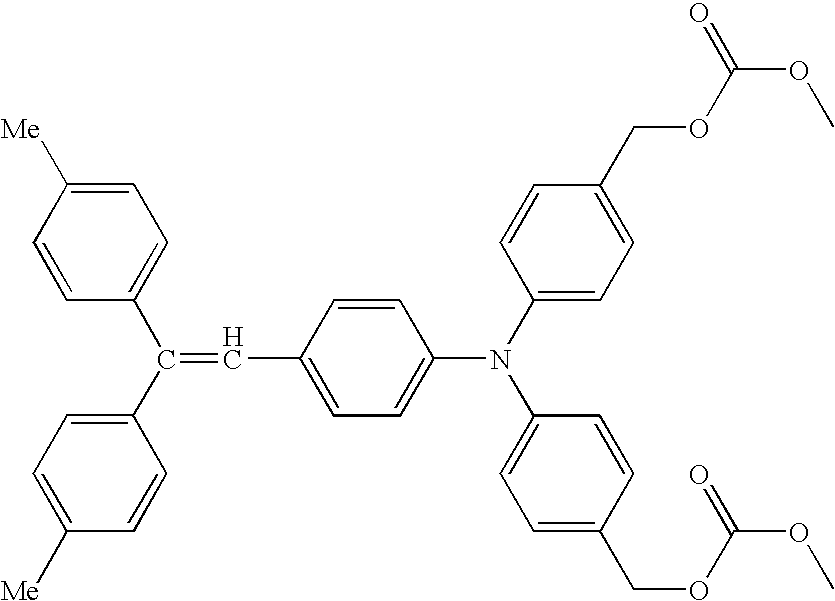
C1=CC(C=C(C2=CC=C([Me])C=C2)C2=CC=C([Me])C=C2)=CC=C1N(C1=CC=C(COC(OC)=O)C=C1)C1=CC=C(COC(OC)=O)C=C1
